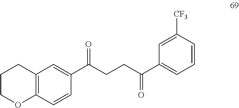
C1(C(CCC(C2=CC=CC([CF3])=C2)=O)=O)=CC2=C(C=C1)OCCC2
